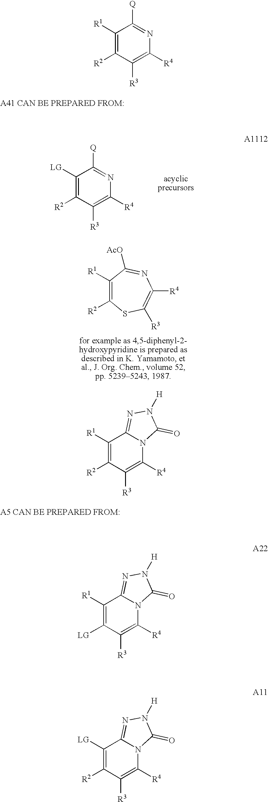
C1([R1])=C([R2])C([R3])=C([R4])N2C1=NN([H])C2=O.C1([R1])=C([R2])SC([R3])=C([R4])N=C1[AcO].C1([R1])=C([LG])C([R3])=C([R4])N2C1=NN([H])C2=O.C1([LG])=C([R2])C([R3])=C([R4])N2C1=NN([H])C2=O.C1([LG])=C([R2])C([R3])=C([R4])N=C1[Q].C1([R1])=C([R2])C([R3])=C([R4])N=C1[Q]
